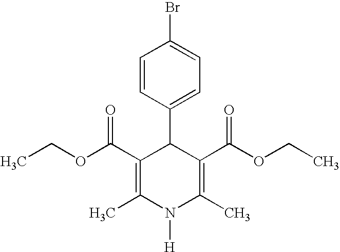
C1(C(OCC)=O)=C(C)N([H])C(C)=C(C(OCC)=O)C1C1=CC=C(Br)C=C1
